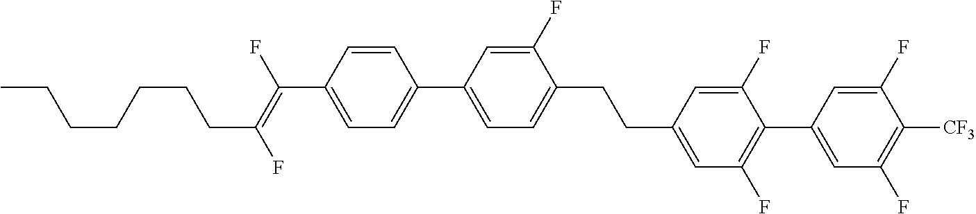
C(C1=CC(F)=C(C2=CC(F)=C([CF3])C(F)=C2)C(F)=C1)CC1=CC=C(C2=CC=C(C(=C(F)CCCCCCC)F)C=C2)C=C1F
